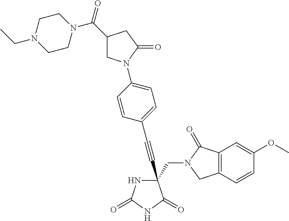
C(#CC1(CN2C(=O)C3=C(C2)C=CC(OC)=C3)NC(=O)NC1=O)C1=CC=C(N2CC(C(=O)N3CCN(CC)CC3)CC2=O)C=C1
